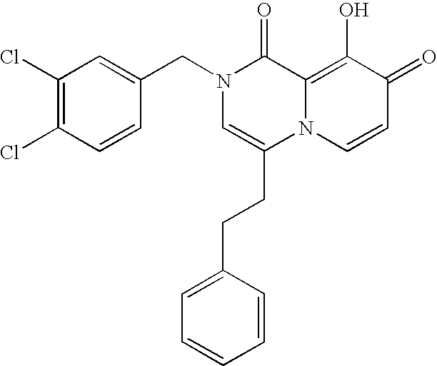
C1=C(CN2C=C(CCC3=CC=CC=C3)N3C(=C(O)C(=O)C=C3)C2=O)C=CC(Cl)=C1Cl
